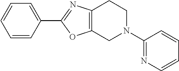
C1=CC(C2=NC3=C(O2)CN(C2=NC=CC=C2)CC3)=CC=C1
